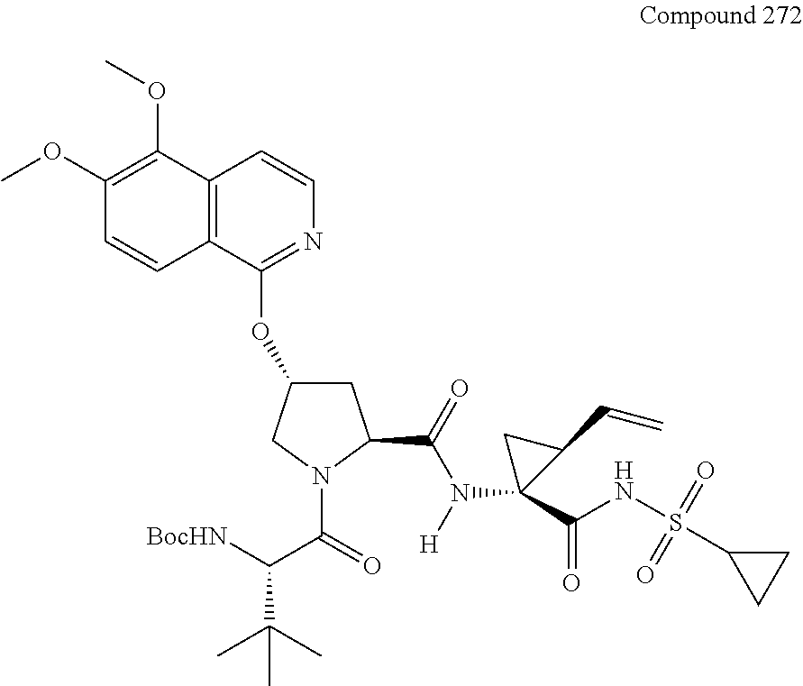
[BocHN]C(C(=O)N1C(C(=O)N([H])C2(C(NS(C3CC3)(=O)=O)=O)C(C=C)C2)CC(OC2=NC=CC3=C2C=CC(OC)=C3OC)C1)C(C)(C)C
